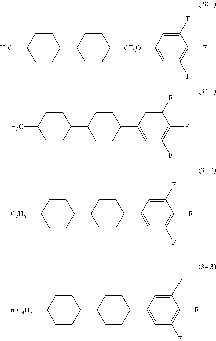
C1CC(C2CCC([CF2O]C3=CC(F)=C(F)C(F)=C3)CC2)CCC1C.C1CC(C2CCC(C3=CC(F)=C(F)C(F)=C3)CC2)CCC1C.C1CC(C2CCC(C3=CC(F)=C(F)C(F)=C3)CC2)CCC1[n-C3H7].C1CC(C2CCC(C3=CC(F)=C(F)C(F)=C3)CC2)CCC1[C2H5]
